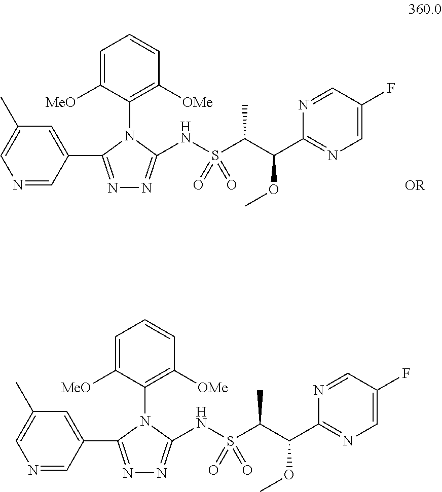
N1=CC(C2=NN=C(NS(C(C(C3=NC=C(F)C=N3)OC)C)(=O)=O)N2C2=C([OMe])C=CC=C2[MeO])=CC(C)=C1.N1=CC(C2=NN=C(NS(C(C(C3=NC=C(F)C=N3)OC)C)(=O)=O)N2C2=C([OMe])C=CC=C2[MeO])=CC(C)=C1
